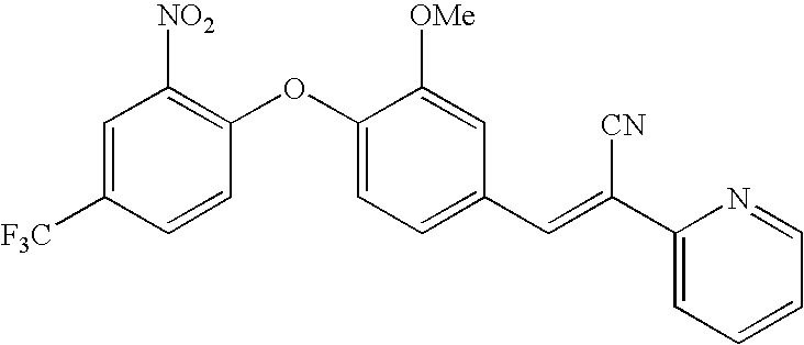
C1=C([F3C])C=CC(OC2=CC=C(C=C(C3=CC=CC=N3)[CN])C=C2[OMe])=C1[NO2]
